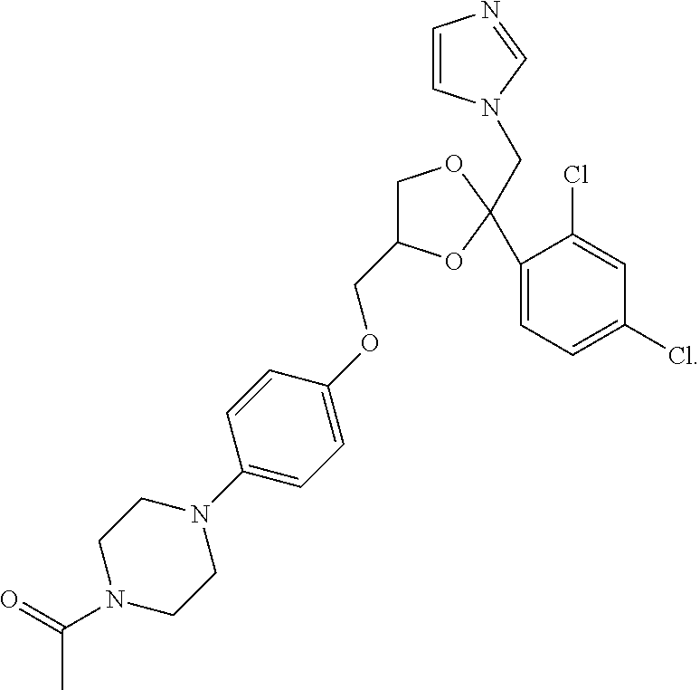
C1=CN(CC2(C3=CC=C(Cl)C=C3Cl)OCC(COC3=CC=C(N4CCN(C(=O)C)CC4)C=C3)O2)C=N1
